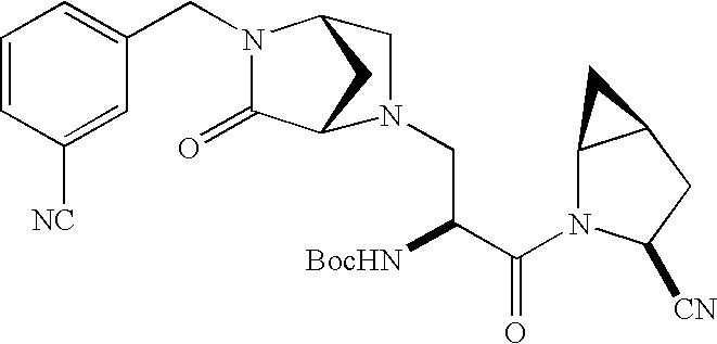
C1=CC([NC])=CC(CN2C(=O)C3CC2CN3CC(C(N2C3C(CC2[CN])C3)=O)[BocHN])=C1
